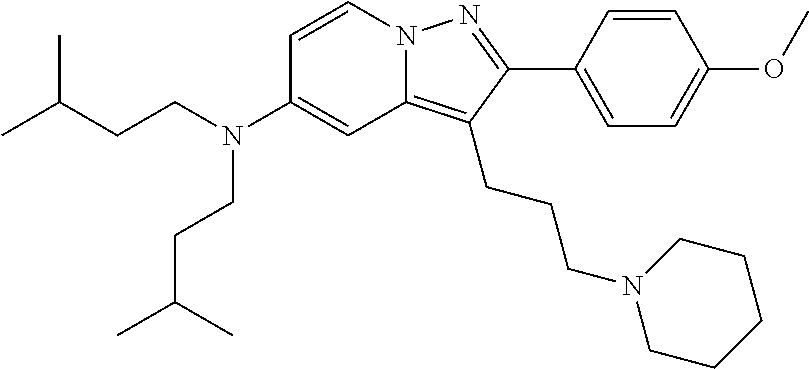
C1=CN2C(=C(CCCN3CCCCC3)C(C3=CC=C(OC)C=C3)=N2)C=C1N(CCC(C)C)CCC(C)C
